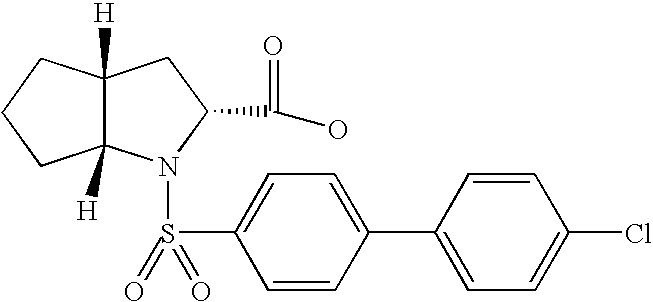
C1=CC(C2=CC=C(S(=O)(=O)N3C(C(=O)O)CC4([H])C3([H])CCC4)C=C2)=CC=C1Cl
